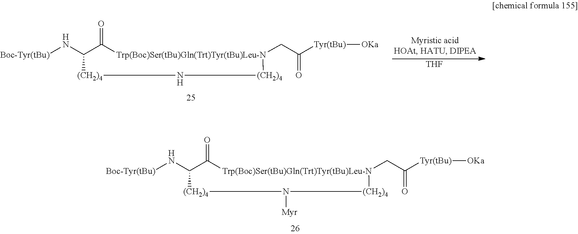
[Boc-Tyr(tBu)]NC1C(=O)[Trp(Boc)Ser(tBu)Gln(Trt)Tyr(tBu)Leu-N](CC([Tyr(tBu)][OKa])=O)[(CH2)4]N([Myr])[(CH2)4]1.[Boc-Tyr(tBu)]NC1C(=O)[Trp(Boc)Ser(tBu)Gln(Trt)Tyr(tBu)Leu-N](CC([Tyr(tBu)][OKa])=O)[(CH2)4]N[(CH2)4]1.[THF]
